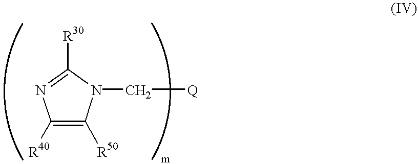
C1([R40])=C([R50])N(C[Q])C([R30])=N1
